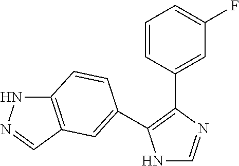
N1C=NC(C2=CC(F)=CC=C2)=C1C1=CC2=C(NN=C2)C=C1
